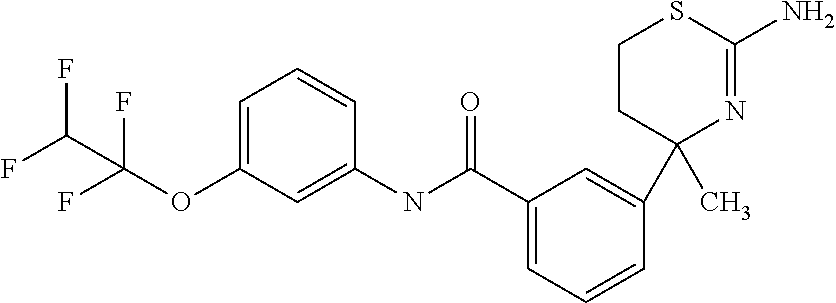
C1(NC(C2=CC=CC(C3(C)N=C(N)SCC3)=C2)=O)=CC(OC(F)(F)C(F)F)=CC=C1
